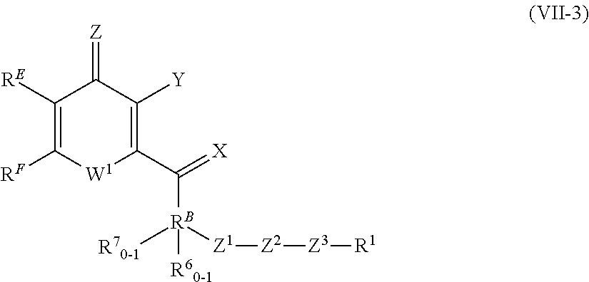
C1([RE])=C([RF])[W1]C(C(=[X])[RB]([R60-1])([R70-1])[Z1][Z2][Z3][R1])=C([Y])C1=[Z]
